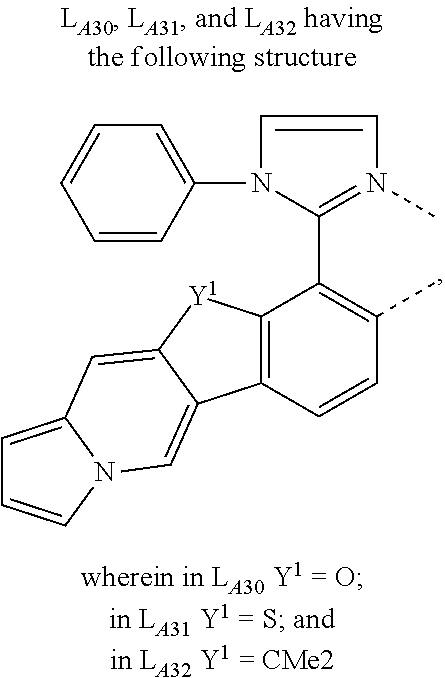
C1=CN(C)=C(C2=C(C)C=CC3=C2[Y1]C2=CC4=CC=CN4C=C32)N1C1=CC=CC=C1
